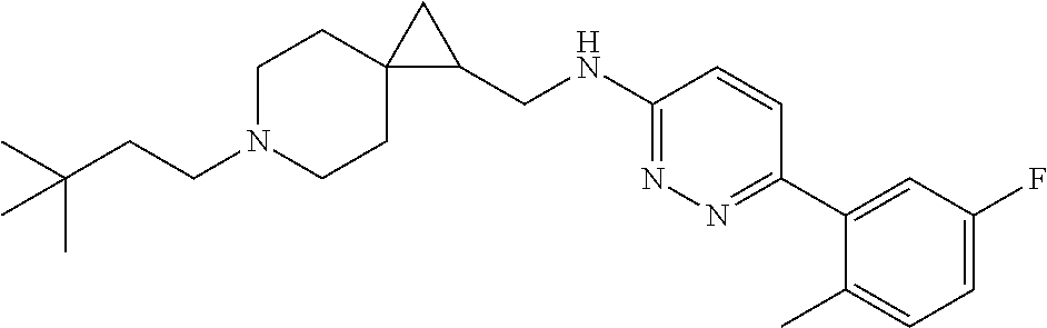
C(N1CCC2(CC1)C(CNC1=NN=C(C3=CC(F)=CC=C3C)C=C1)C2)CC(C)(C)C
